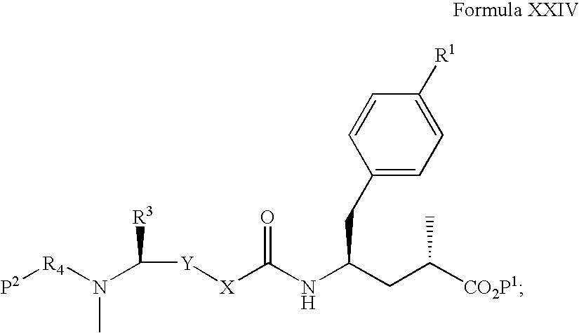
[Y]([X]C(NC(CC([CO2P1])C)CC1=CC=C([R1])C=C1)=O)C([R3])N([R4][P2])C
